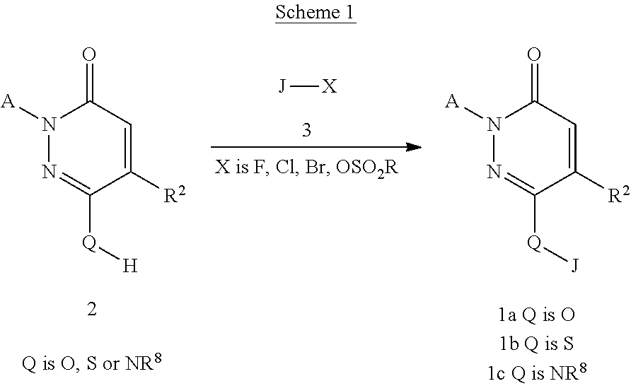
N1([A])N=C([Q][J])C([R2])=CC1=O.N1([A])N=C([Q][H])C([R2])=CC1=O.[J][X]
